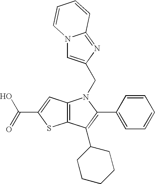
C12=C(C(C3CCCCC3)=C(C3=CC=CC=C3)N1CC1=CN3C(=N1)C=CC=C3)SC(C(=O)O)=C2
